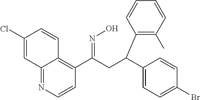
C12=NC=CC(C(=NO)CC(C3=CC=C(Br)C=C3)C3=C(C)C=CC=C3)=C1C=CC(Cl)=C2
